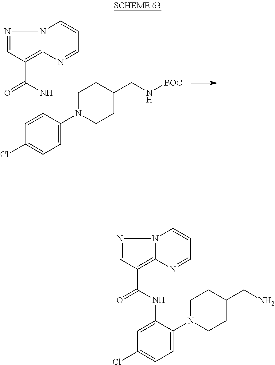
N1=CC(C(=O)NC2=CC(Cl)=CC=C2N2CCC(CN[BOC])CC2)=C2N1C=CC=N2.N1=CC(C(=O)NC2=CC(Cl)=CC=C2N2CCC(CN)CC2)=C2N1C=CC=N2
